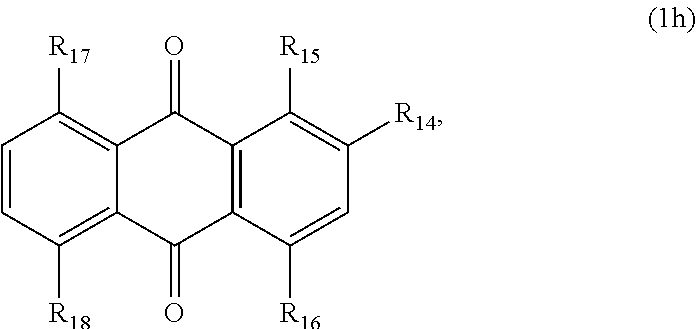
C1=CC([R18])=C2C(=C1[R17])C(=O)C1=C(C2=O)C([R16])=CC([R14])=C1[R15]
